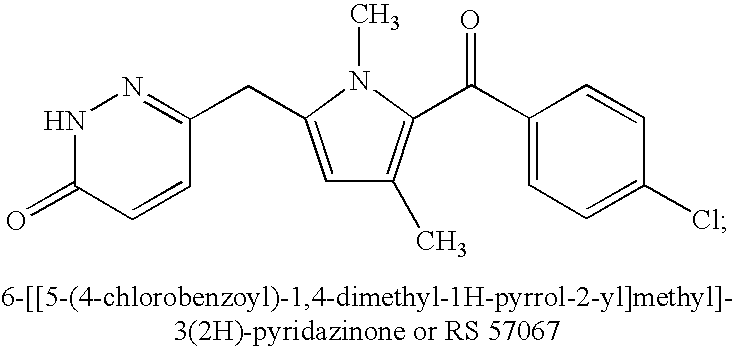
N1C(=O)C=CC(CC2=CC(C)=C(C(C3=CC=C(Cl)C=C3)=O)N2C)=N1
